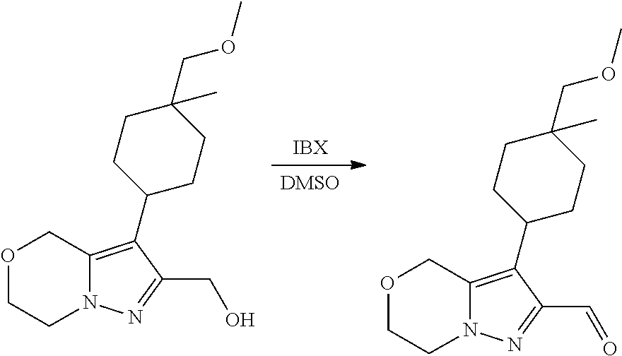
[DMSO].[IBX].C12=C(C3CCC(COC)(C)CC3)C(CO)=NN1CCOC2.C12=C(C3CCC(COC)(C)CC3)C(C=O)=NN1CCOC2
